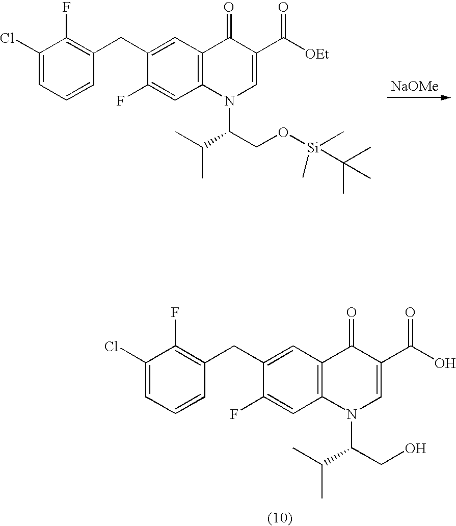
C1(Cl)=CC=CC(CC2=CC3=C(C=C2F)N(C(CO)C(C)C)C=C(C(O)=O)C3=O)=C1F.[NaOMe].C1(Cl)=CC=CC(CC2=CC3=C(C=C2F)N(C(CO[Si](C(C)(C)C)(C)C)C(C)C)C=C(C([OEt])=O)C3=O)=C1F
